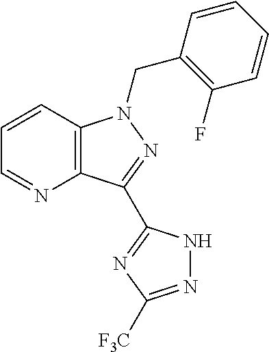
C1=CC2=C(N=C1)C(C1=NC([F3C])=NN1)=NN2CC1=C(F)C=CC=C1
